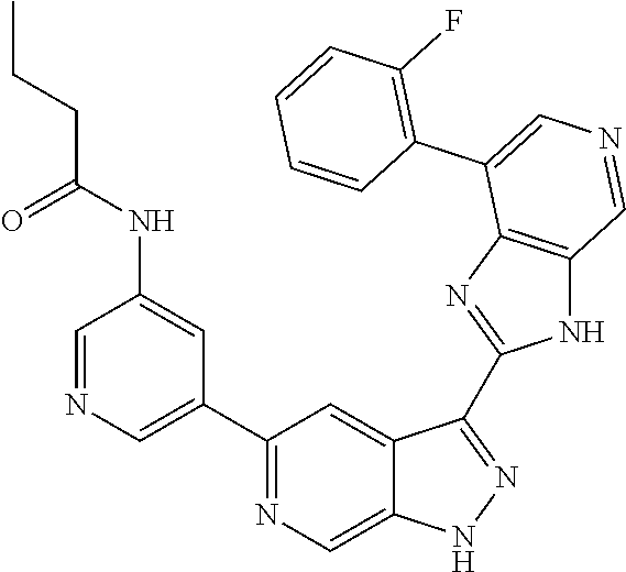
C1(C2=CN=CC(NC(=O)CCC)=C2)=NC=C2C(=C1)C(C1=NC3=C(N1)C=NC=C3C1=C(F)C=CC=C1)=NN2
